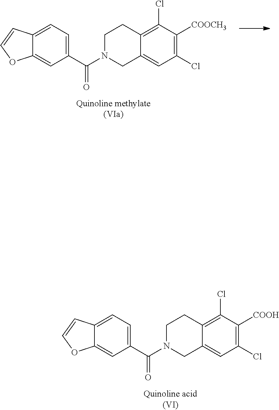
C1([COOCH3])=C(Cl)C=C2CN(C(C3=CC=C4C(=C3)OC=C4)=O)CCC2=C1Cl.C1([COOH])=C(Cl)C=C2CN(C(C3=CC=C4C(=C3)OC=C4)=O)CCC2=C1Cl
